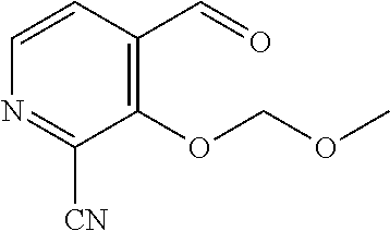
C1=CC(C=O)=C(OCOC)C([CN])=N1
